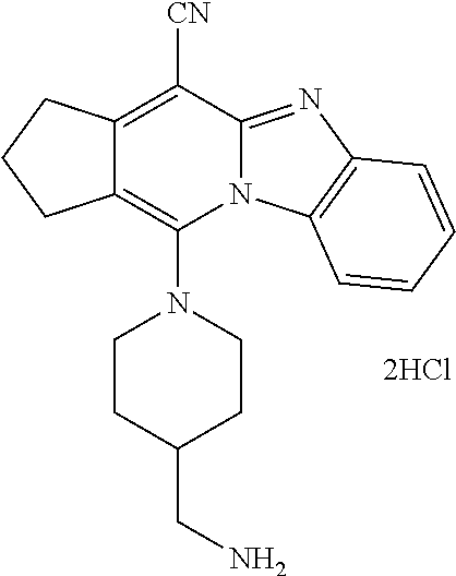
[2HCl].C1CC(CN)CCN1C1=C2C(=C([CN])C3=NC4=C(N13)C=CC=C4)CCC2
